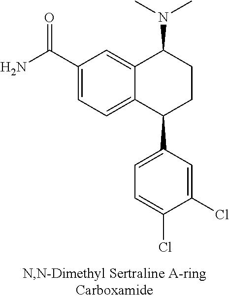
C12=CC(C(N)=O)=CC=C1C(C1=CC=C(Cl)C(Cl)=C1)CCC2N(C)C
